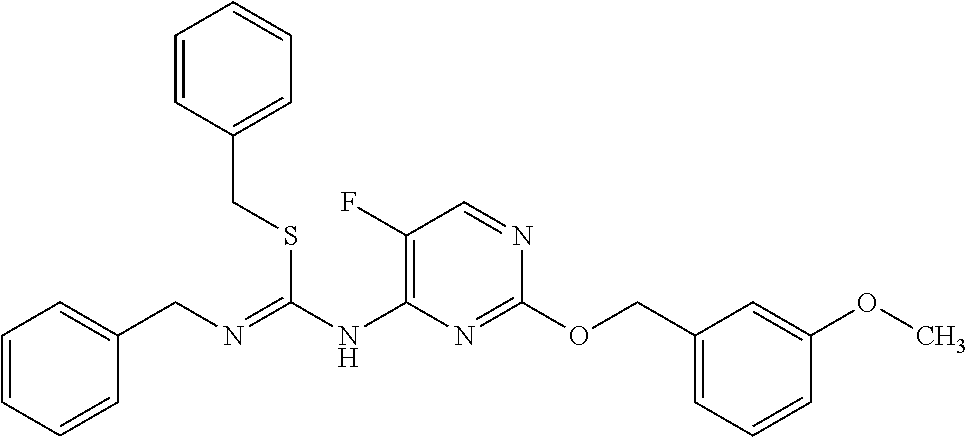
C1(OCC2=CC=CC(OC)=C2)=NC(NC(=NCC2=CC=CC=C2)SCC2=CC=CC=C2)=C(F)C=N1
